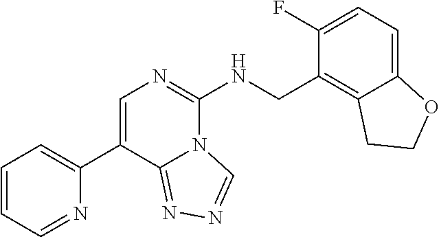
C1(C2=CN=C(NCC3=C4C(=CC=C3F)OCC4)N3C2=NN=C3)=CC=CC=N1
